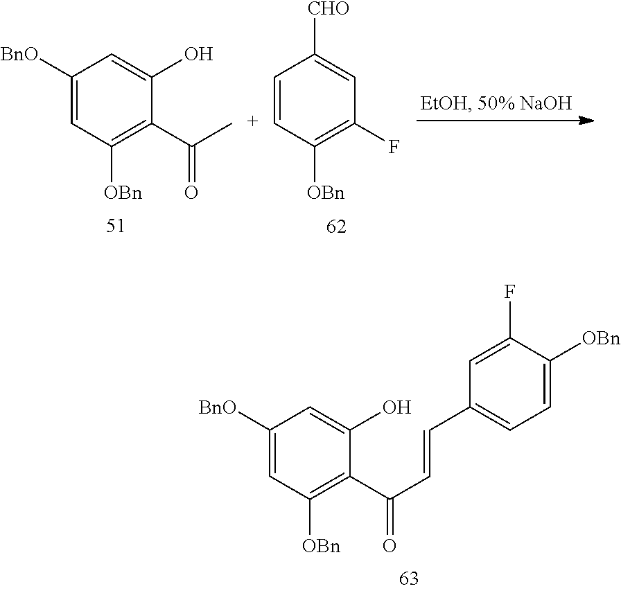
C1([BnO])=CC([OBn])=C(C(C=CC2=CC=C([OBn])C(F)=C2)=O)C(O)=C1.C1([BnO])=CC([OBn])=C(C(C)=O)C(O)=C1.C1=[C+]C([OBn])=C(F)C=C1[CHO]
